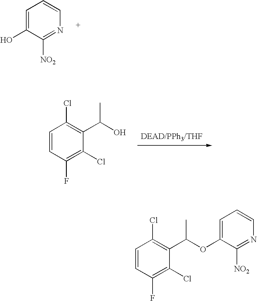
C1=C(O)C([NO2])=NC=C1.C1=CC(F)=C(Cl)C(C(O)C)=C1Cl.C1=CC(F)=C(Cl)C(C(OC2=CC=CN=C2[NO2])C)=C1Cl
